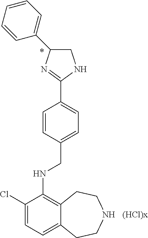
C1(Cl)=CC=C2C(=C1NCC1=CC=C(C3=NC(C4=CC=CC=C4)CN3)C=C1)CCNCC2
